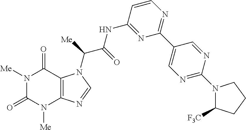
N1([Me])C(=O)N([Me])C2=C(C1=O)N(C([Me])C(=O)NC1=NC(C3=CN=C(N4C([F3C])CCC4)N=C3)=NC=C1)C=N2
